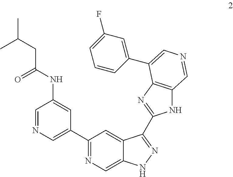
C1(C2=CN=CC(NC(CC(C)C)=O)=C2)=NC=C2C(=C1)C(C1=NC3=C(N1)C=NC=C3C1=CC(F)=CC=C1)=NN2
